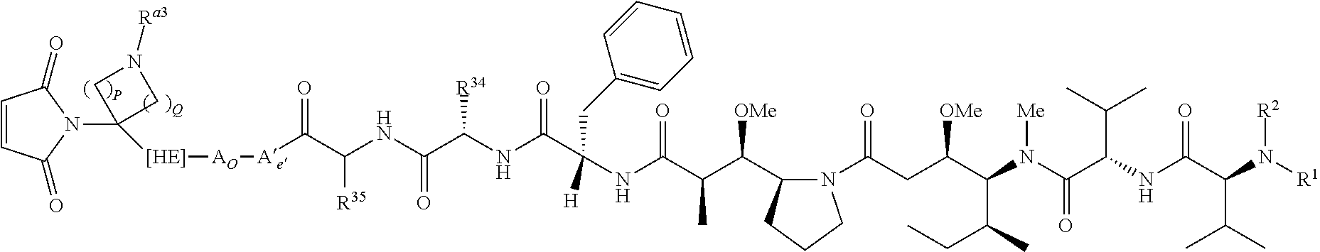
C1=CC(=O)N(C2([[HE]][AO][Ae]C(C(NC(C(NC(C(NC(C(C(C3N(C(CC(C(N(C(C(NC(C(N([R1])[R2])C(C)C)=O)C(C)C)=O)[Me])C(C)CC)[OMe])=O)CCC3)[OMe])C)=O)(CC3=CC=CC=C3)[H])=O)[R34])=O)[R35])=O)CN([Ra3])C2)C1=O
